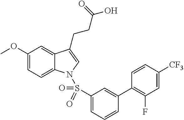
C1(OC)=CC=C2C(=C1)C(CCC(O)=O)=CN2S(C1=CC=CC(C2=C(F)C=C([CF3])C=C2)=C1)(=O)=O
